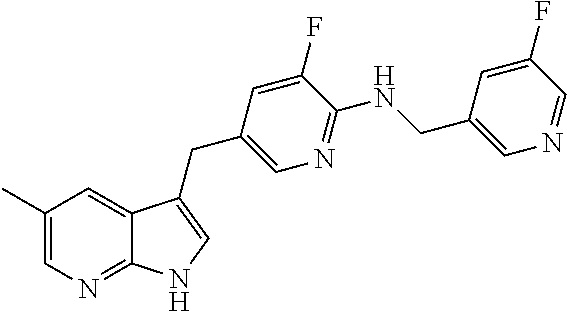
C1(C)=CN=C2C(=C1)C(CC1=CN=C(NCC3=CN=CC(F)=C3)C(F)=C1)=CN2
